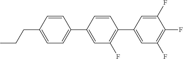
CCCC1=CC=C(C2=CC(F)=C(C3=CC(F)=C(F)C(F)=C3)C=C2)C=C1
